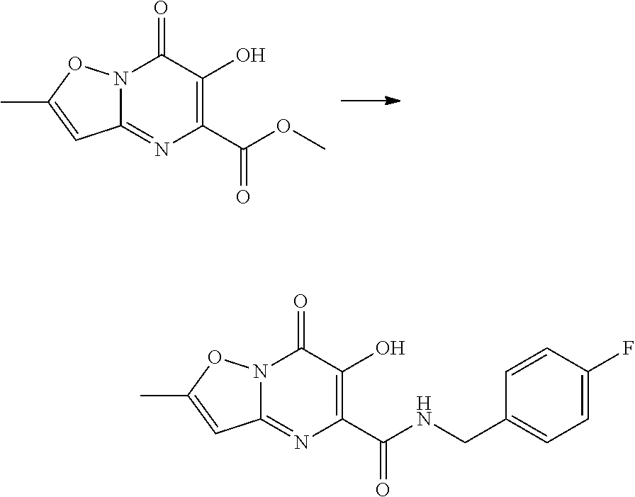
C12=NC(C(OC)=O)=C(O)C(=O)N1OC(C)=C2.C12=NC(C(NCC3=CC=C(F)C=C3)=O)=C(O)C(=O)N1OC(C)=C2
